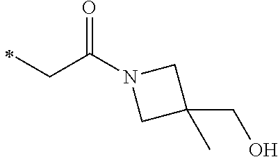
N1(C(=O)CC)CC(CO)(C)C1
